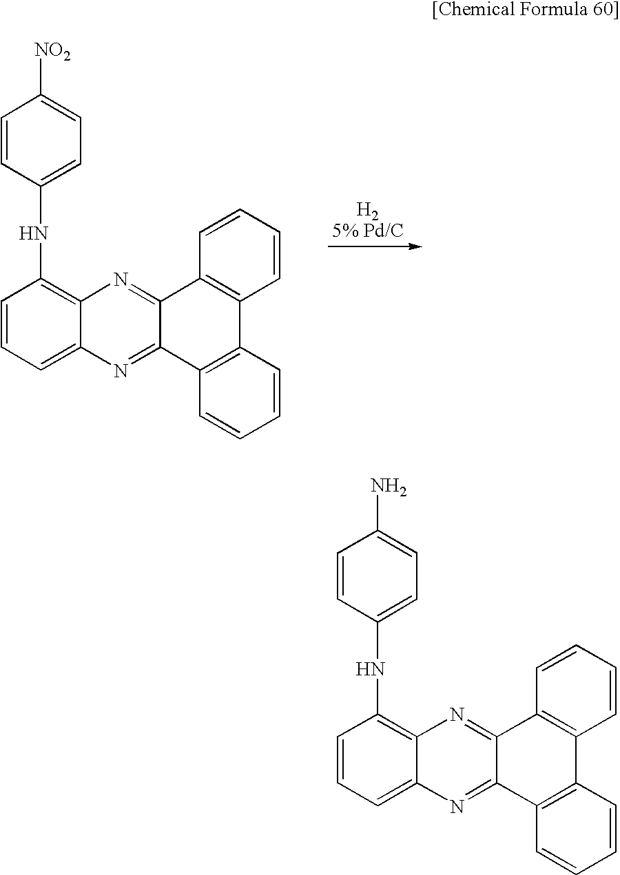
C1=CC=C2C(=C1NC1=CC=C([NO2])C=C1)N=C1C(=N2)C2=C(C3=C1C=CC=C3)C=CC=C2.C1=CC=C2C(=C1NC1=CC=C(N)C=C1)N=C1C(=N2)C2=C(C3=C1C=CC=C3)C=CC=C2
